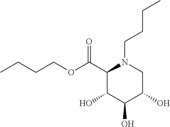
C1(C(OCCCC)=O)C(O)C(O)C(O)CN1CCCC
